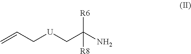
C=CC[U]CC(N)([R6])[R8]
